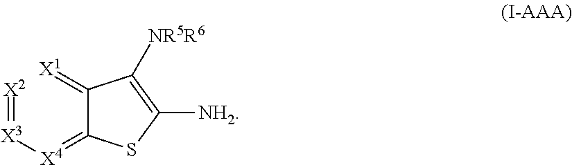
[X2]=[X3][X4]=C1C(=[X1])C([NR5R6])=C([NH2])S1
